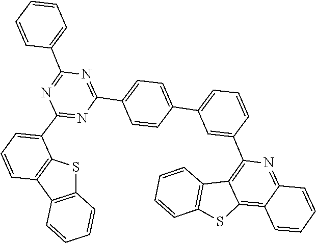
C1=CC=C(C2=NC(C3=CC=CC4=C3SC3=C4C=CC=C3)=NC(C3=CC=C(C4=CC=CC(C5=C6C7=C(C=CC=C7)SC6=C6C(=N5)C=CC=C6)=C4)C=C3)=N2)C=C1
